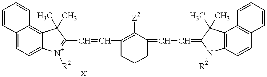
C12=CC=C3C(=C1C=CC=C2)C(C)(C)C(C=CC1=C([Z2])C(=CC=C2N([R2])C4=C(C5=C(C=C4)C=CC=C5)C2(C)C)CCC1)=[N+]3[R2]
